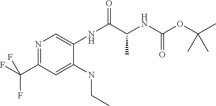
N1=C(C(F)(F)F)C=C(NCC)C(NC(C(C)NC(OC(C)(C)C)=O)=O)=C1
